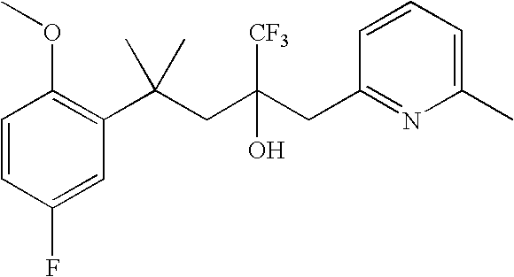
C1=CC(F)=CC(C(CC(CC2=NC(C)=CC=C2)([CF3])O)(C)C)=C1OC
